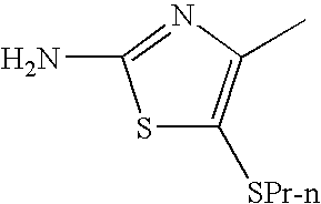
S1C([SPr-n])=C(C)N=C1N
